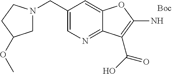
C1(CN2CC(OC)CC2)=CN=C2C(=C1)OC(N)=C2C(O)=O.[Boc]
